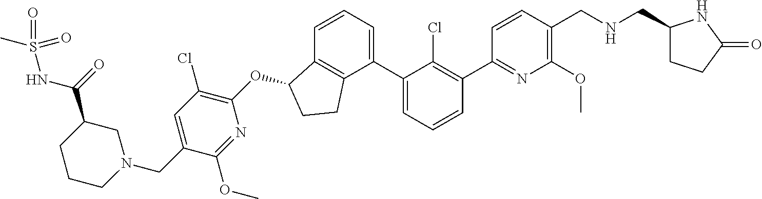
O(C1C2=C(CC1)C(C1=CC=CC(C3=NC(OC)=C(CNCC4CCC(=O)N4)C=C3)=C1Cl)=CC=C2)C1=C(Cl)C=C(CN2CC(C(=O)NS(C)(=O)=O)CCC2)C(OC)=N1
